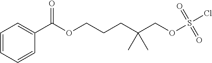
C(OCCCC(COS(=O)(=O)Cl)(C)C)(=O)C1=CC=CC=C1
